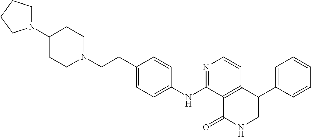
C1=CC2=C(C(NC3=CC=C(CCN4CCC(N5CCCC5)CC4)C=C3)=N1)C(=O)NC=C2C1=CC=CC=C1
